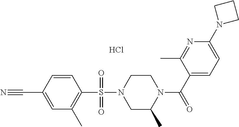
C1=CC(C#N)=CC(C)=C1S(N1CC(C)N(C(C2=CC=C(N3CCC3)N=C2C)=O)CC1)(=O)=O.Cl
